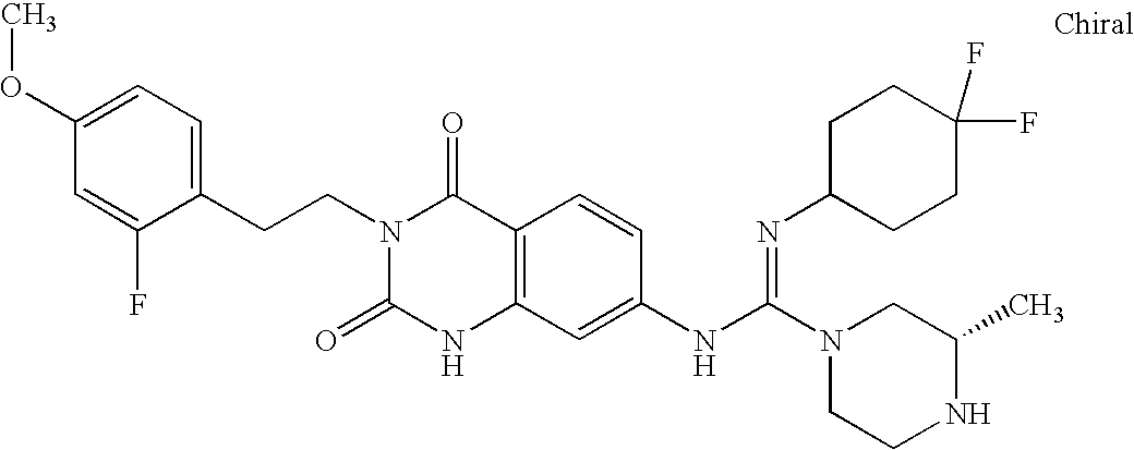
C1(CCN2C(=O)NC3=C(C2=O)C=CC(NC(N2CCNC(C)C2)=NC2CCC(F)(F)CC2)=C3)=CC=C(OC)C=C1F
